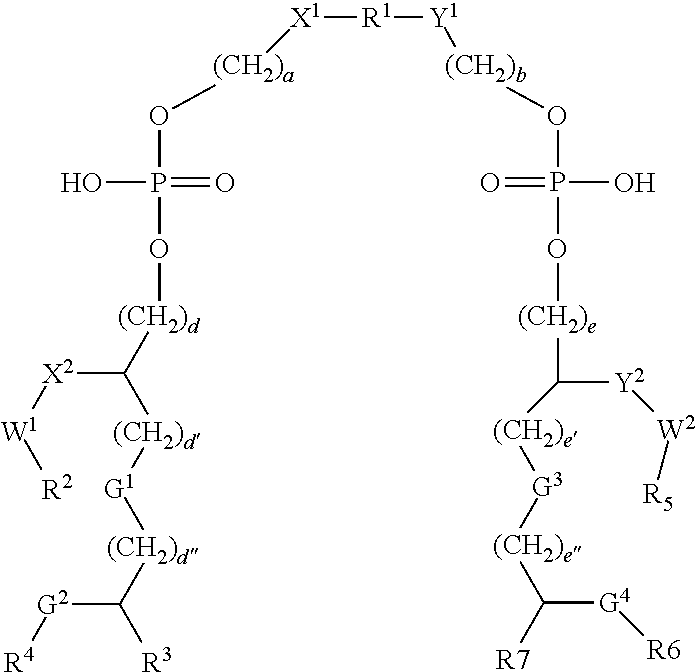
[X1]([R1][Y1][(CH2)b]OP(O)(=O)O[(CH2)e]C([Y2][W2][R5])[(CH2)e][G3][(CH2)e]C([R7])[G4][R6])[(CH2)a]OP(=O)(O)O[(CH2)d]C([(CH2)d][G1][(CH2)d]C([G2][R4])[R3])[X2][W1][R2]
